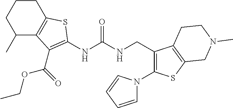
C1(C)C2=C(CCC1)SC(NC(NCC1=C(N3C=CC=C3)SC3=C1CCN(C)C3)=O)=C2C(OCC)=O
